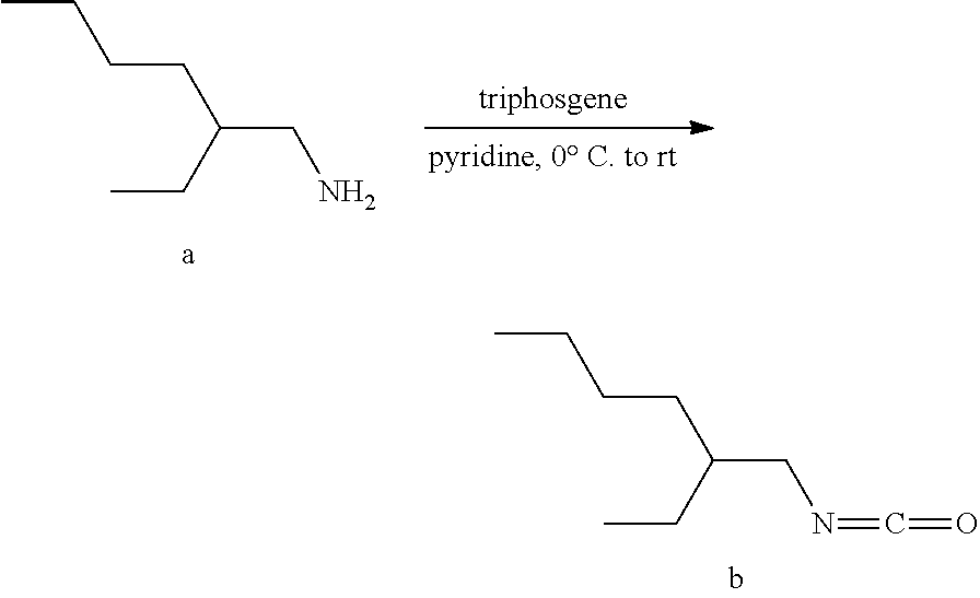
CCCCC(CN)CC.CCCCC(CN=C=O)CC
